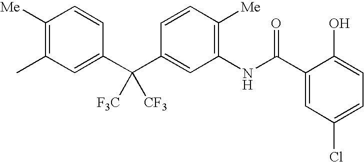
C1([Me])=C(C)C=C(C(C2=CC(NC(C3=CC(Cl)=CC=C3O)=O)=C([Me])C=C2)([F3C])[CF3])C=C1
